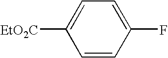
C1=CC(F)=CC=C1[EtO2C]
